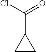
C1CC1C(=O)Cl
